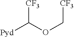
[Pyd]C(OC[CF3])[CF3]
